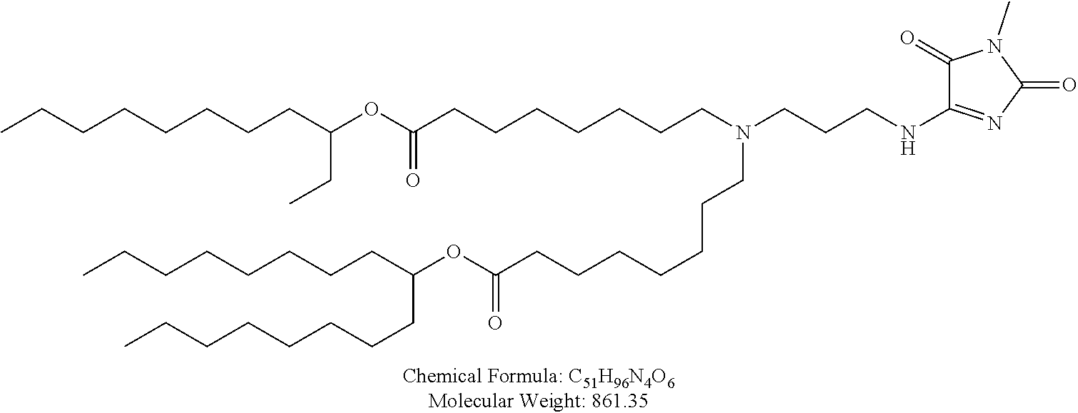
O(C(=O)CCCCCCCN(CCCCCCCC(OC(CC)CCCCCCCC)=O)CCCNC1=NC(=O)N(C)C1=O)C(CCCCCCCC)CCCCCCCC
